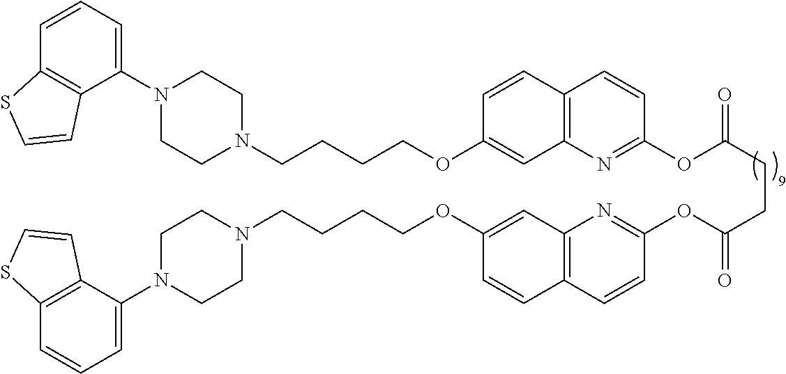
C1(N2CCN(CCCCOC3=CC4=C(C=C3)C=CC(OC(CCC(OC3=NC5=C(C=CC(OCCCCN6CCN(C7=CC=CC8=C7C=CS8)CC6)=C5)C=C3)=O)=O)=N4)CC2)=CC=CC2=C1C=CS2
